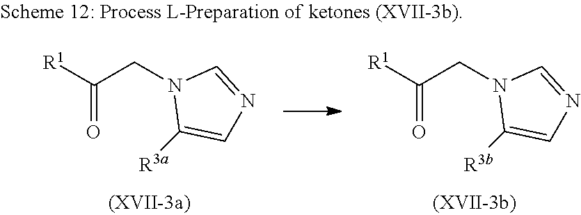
[R1]C(CN1C([R3a])=CN=C1)=O.[R1]C(CN1C([R3b])=CN=C1)=O
